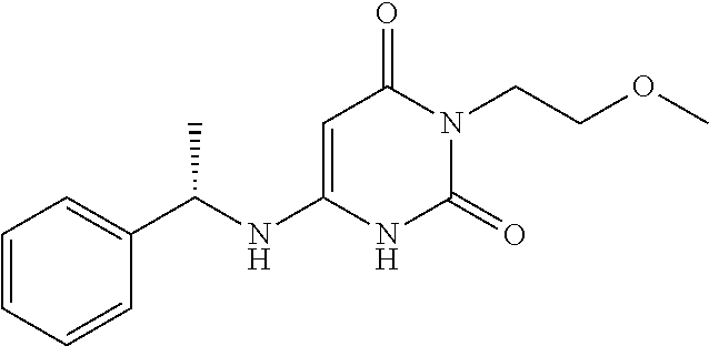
C1=CC=CC(C(NC2=CC(=O)N(CCOC)C(=O)N2)C)=C1
